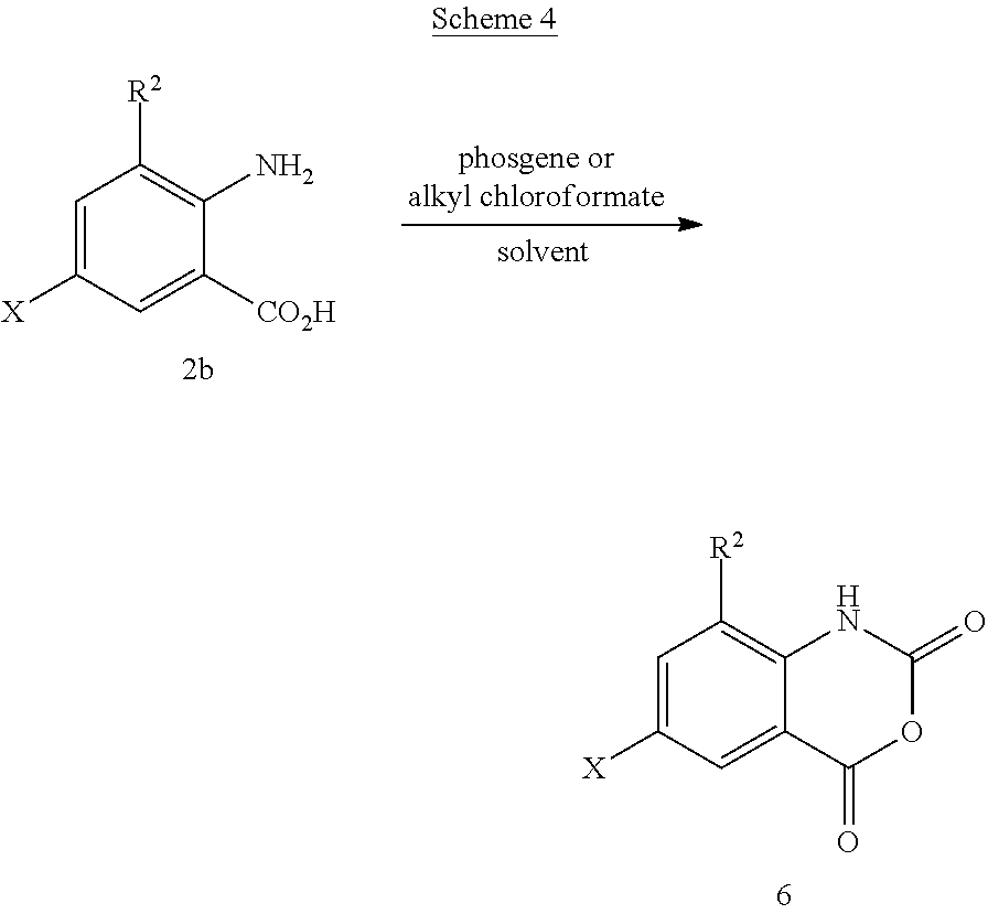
C1=C([X])C=C([CO2H])C(N)=C1[R2].C1=C([X])C=C2C(=C1[R2])NC(=O)OC2=O
